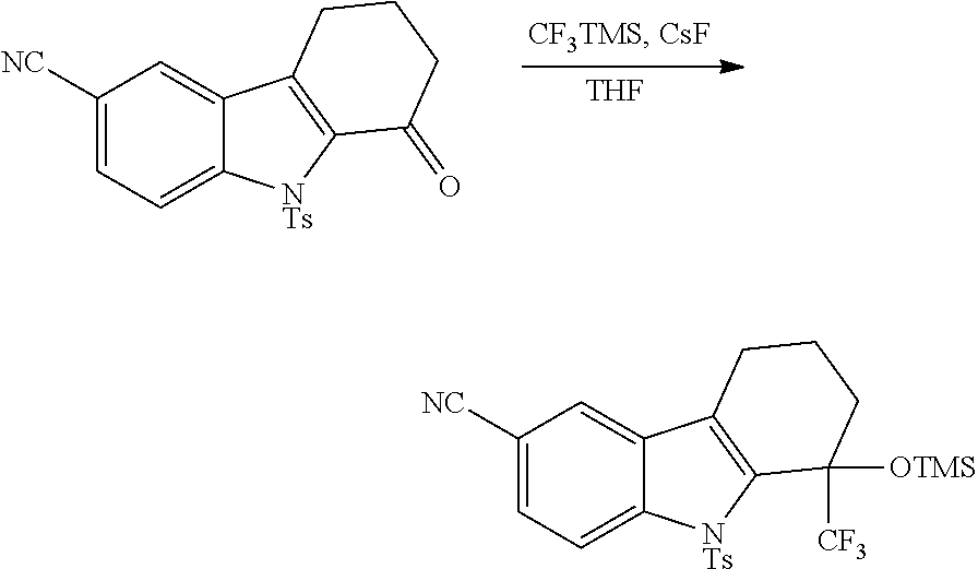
C1([NC])=CC=C2C(=C1)C1=C([NTs]2)C([CF3])([OTMS])CCC1.C1([NC])=CC=C2C(=C1)C1=C([NTs]2)C(=O)CCC1.[THF]
